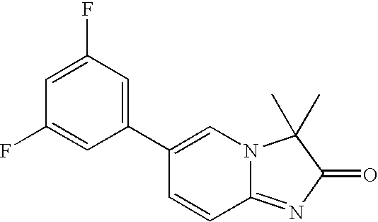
C12=NC(=O)C(C)(C)N1C=C(C1=CC(F)=CC(F)=C1)C=C2
